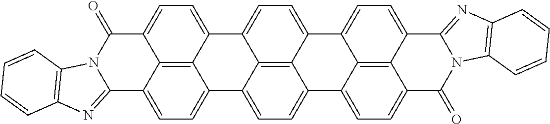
C12=CC=C3C4=CC=C5C6=CC=C7C(=O)N8C(=NC9=C8C=CC=C9)C8=CC=C(C6=C78)C6=CC=C(C4=C56)C4=CC=C(C1=C34)C(=O)N1C2=NC2=C1C=CC=C2
